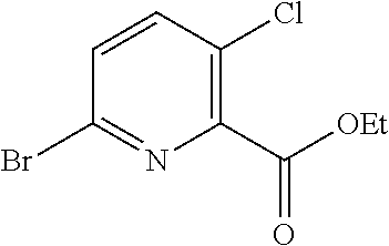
C1(C([OEt])=O)=C(Cl)C=CC(Br)=N1
